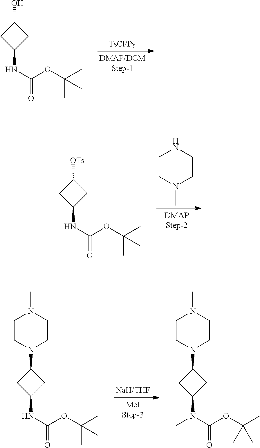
C1(O)CC(NC(=O)OC(C)(C)C)C1.C1([OTs])CC(NC(=O)OC(C)(C)C)C1.C1CN(C)CCN1.C1(N2CCN(C)CC2)CC(NC(=O)OC(C)(C)C)C1.C1(N2CCN(C)CC2)CC(N(C(=O)OC(C)(C)C)C)C1
